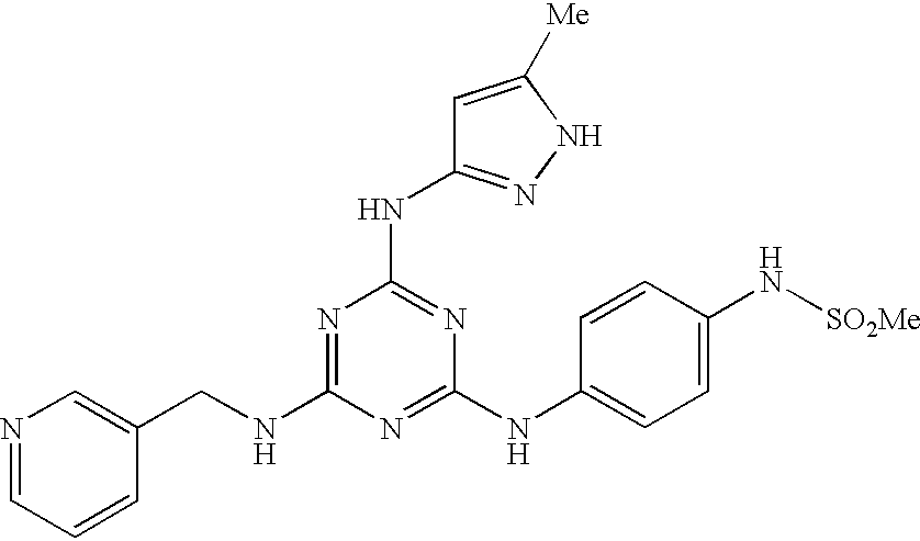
N(C1=NC(NC2=NNC([Me])=C2)=NC(NC2=CC=C(N[SO2Me])C=C2)=N1)CC1=CN=CC=C1
